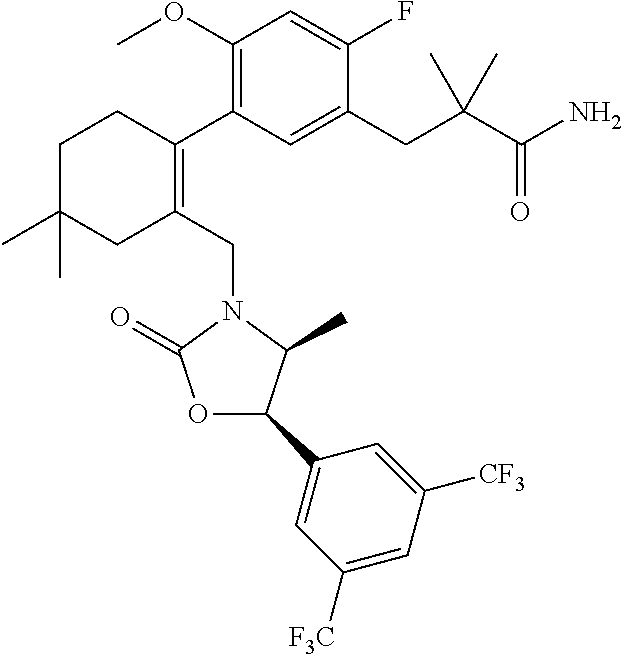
C1(OC)=C(C2=C(CN3C(=O)OC(C4=CC([F3C])=CC([CF3])=C4)C3C)CC(C)(C)CC2)C=C(CC(C)(C(N)=O)C)C(F)=C1
